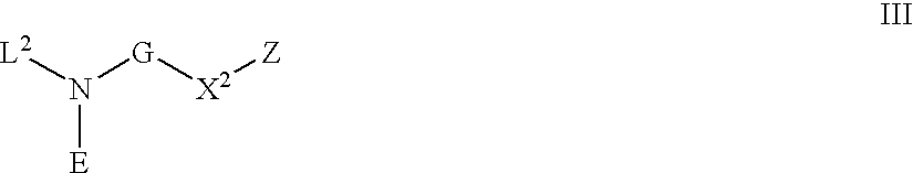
[L2]N([G][X2][Z])[E]
